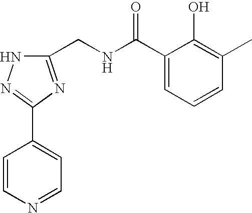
C1(CNC(C2=CC=CC(C)=C2O)=O)=NC(C2=CC=NC=C2)=NN1
